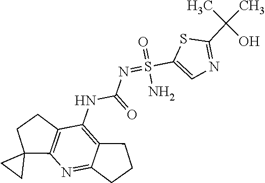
N(=S(=O)(C1=CN=C(C(C)(C)O)S1)N)C(NC1=C2C(=NC3=C1CCC31CC1)CCC2)=O
